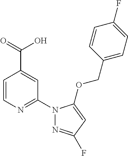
C1=CN=C(N2N=C(F)C=C2OCC2=CC=C(F)C=C2)C=C1C(=O)O
